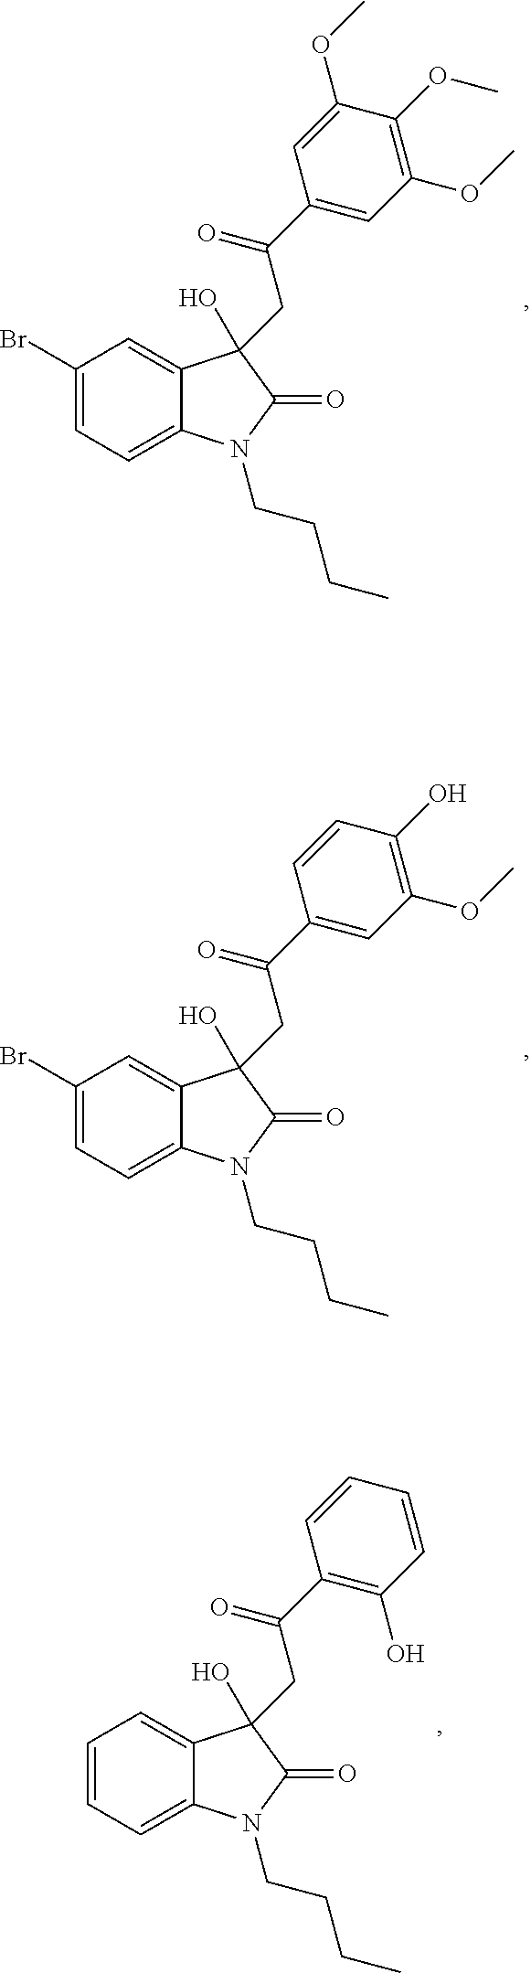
C1(Br)=CC=C2C(=C1)C(O)(CC(=O)C1=CC(OC)=C(OC)C(OC)=C1)C(=O)N2CCCC.C1(Br)=CC=C2C(=C1)C(O)(CC(=O)C1=CC(OC)=C(O)C=C1)C(=O)N2CCCC.C1=CC=C2C(=C1)C(O)(CC(=O)C1=C(O)C=CC=C1)C(=O)N2CCCC
